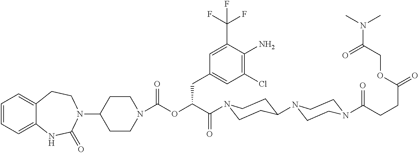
C1=CC=C2C(=C1)CCN(C1CCN(C(OC(C(=O)N3CCC(N4CCN(C(=O)CCC(=O)OCC(N(C)C)=O)CC4)CC3)CC3=CC(Cl)=C(N)C(C(F)(F)F)=C3)=O)CC1)C(=O)N2
